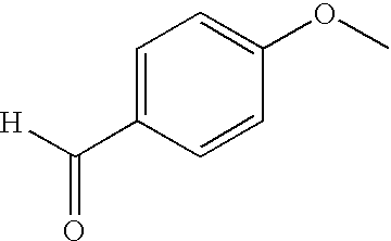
C1=C(C([H])=O)C=CC(OC)=C1
